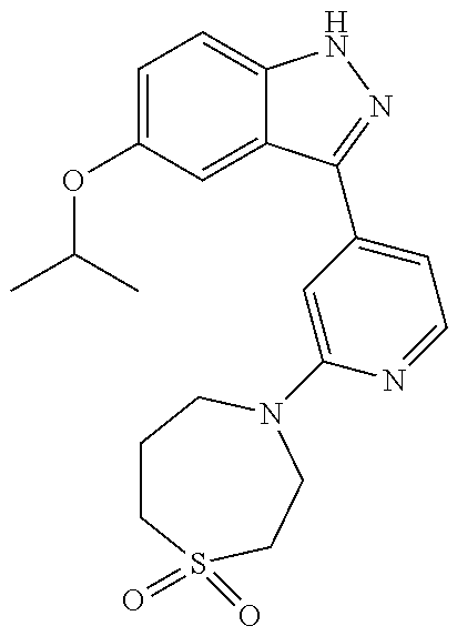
CC(C)OC1=CC=C2C(=C1)C(C1=CC=NC(N3CCS(=O)(=O)CCC3)=C1)=NN2
